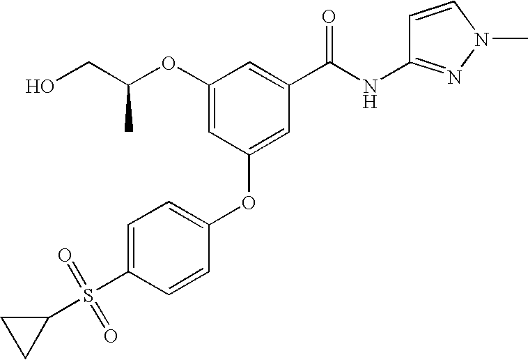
C1(OC2=CC(C(NC3=NN(C)C=C3)=O)=CC(OC(CO)C)=C2)=CC=C(S(C2CC2)(=O)=O)C=C1
